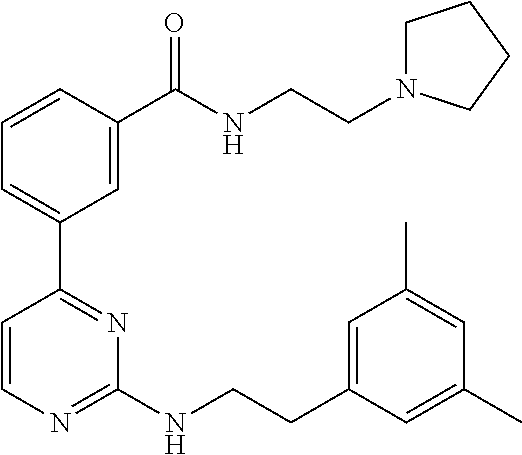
C1=CC(C(NCCN2CCCC2)=O)=CC(C2=NC(NCCC3=CC(C)=CC(C)=C3)=NC=C2)=C1
